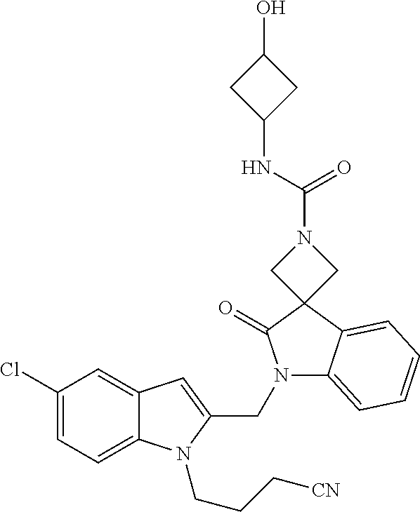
C1(Cl)=CC=C2C(=C1)C=C(CN1C3=CC=CC=C3C3(C1=O)CN(C(NC1CC(O)C1)=O)C3)N2CCC[CN]
